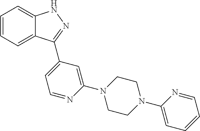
C1=CC=C2C(=C1)NN=C2C1=CC=NC(N2CCN(C3=CC=CC=N3)CC2)=C1
